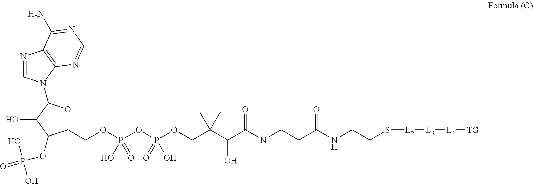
O(P(OP(OCC(C(C(NCCC(NCCS[L2][L3][L4][TG])=O)=O)O)(C)C)(=O)O)(=O)O)CC1OC(N2C=NC3=C2N=CN=C3N)C(O)C1OP(=O)(O)O
